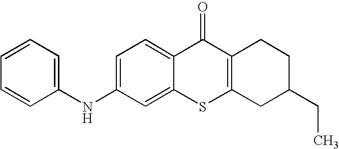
C1(NC2=CC=CC=C2)=CC=C2C(=C1)SC1=C(C2=O)CCC(CC)C1
